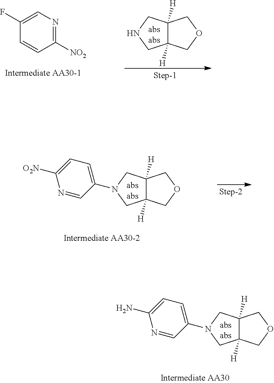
C1(F)=CN=C([NO2])C=C1.C12([H])C([H])(COC1)CNC2.C12([H])C([H])(COC1)CN(C1=CC=C([O2N])N=C1)C2.C12([H])C([H])(COC1)CN(C1=CC=C(N)N=C1)C2
